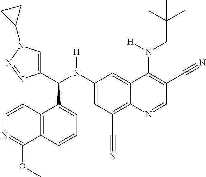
C1(N(C(C2=CN(C3CC3)N=N2)C2=CC=CC3=C2C=CN=C3OC)[H])=CC(C#N)=C2C(=C1)C(N(CC(C)(C)C)[H])=C(C#N)C=N2
